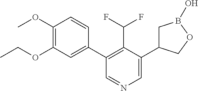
C1(C2=C(C(F)F)C(C3CB(O)OC3)=CN=C2)=CC(OCC)=C(OC)C=C1
